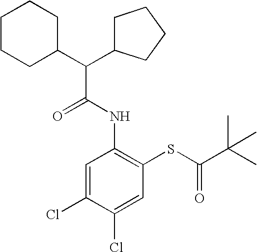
N(C1=C(SC(C(C)(C)C)=O)C=C(Cl)C(Cl)=C1)C(C(C1CCCCC1)C1CCCC1)=O
